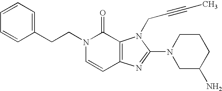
C(N1C=CC2=C(C1=O)N(CC#CC)C(N1CC(N)CCC1)=N2)CC1=CC=CC=C1
